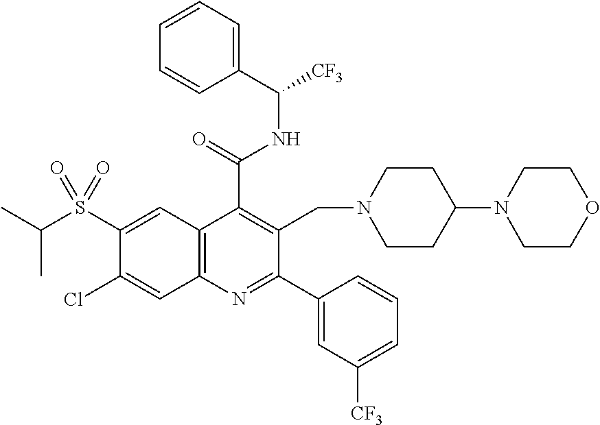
C1(C(=O)NC(C2=CC=CC=C2)[CF3])=C(CN2CCC(N3CCOCC3)CC2)C(C2=CC([CF3])=CC=C2)=NC2=C1C=C(S(C(C)C)(=O)=O)C(Cl)=C2
